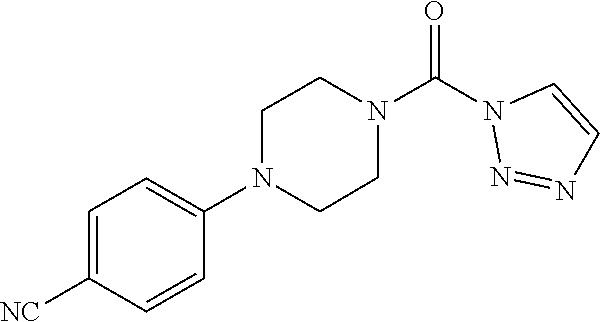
O=C(N1N=NC=C1)N1CCN(C2=CC=C([NC])C=C2)CC1
